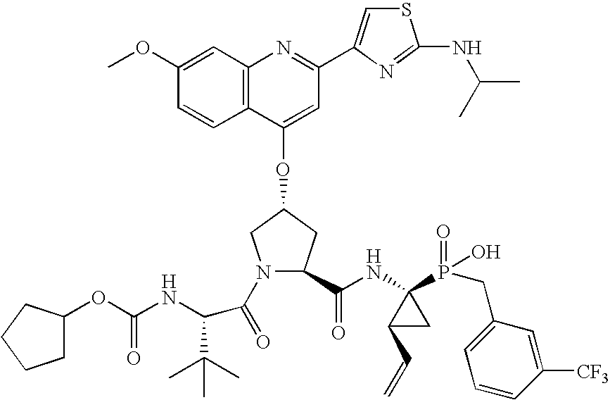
C12=C(C(OC3CN(C(=O)C(C(C)(C)C)NC(OC4CCCC4)=O)C(C(NC4(P(=O)(O)CC5=CC=CC([CF3])=C5)C(C=C)C4)=O)C3)=CC(C3=CSC(NC(C)C)=N3)=N1)C=CC(OC)=C2
